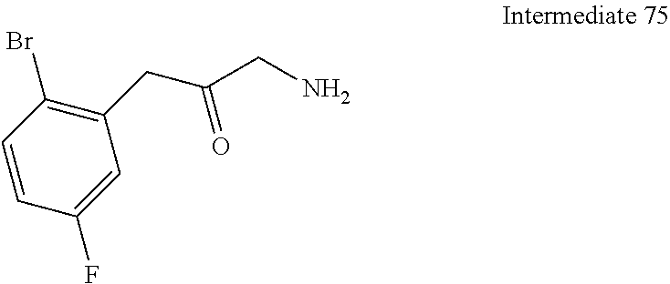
C1=C(F)C=CC(Br)=C1CC(CN)=O
